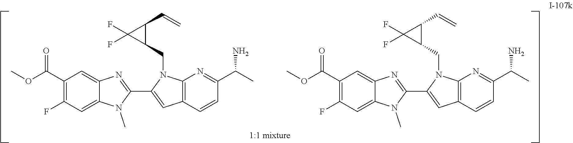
O(C)C(C1=C(F)C=C2C(=C1)N=C(C1=CC3=C(N=C(C(C)N)C=C3)N1CC1C(C=C)C1(F)F)N2C)=O.O(C)C(C1=C(F)C=C2C(=C1)N=C(C1=CC3=C(N=C(C(C)N)C=C3)N1CC1C(C=C)C1(F)F)N2C)=O
